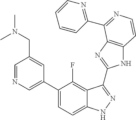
C1=C(C2=CC=C3C(=C2F)C(C2=NC4=C(N2)C=CN=C4C2=NC=CC=C2)=NN3)C=C(CN(C)C)C=N1
